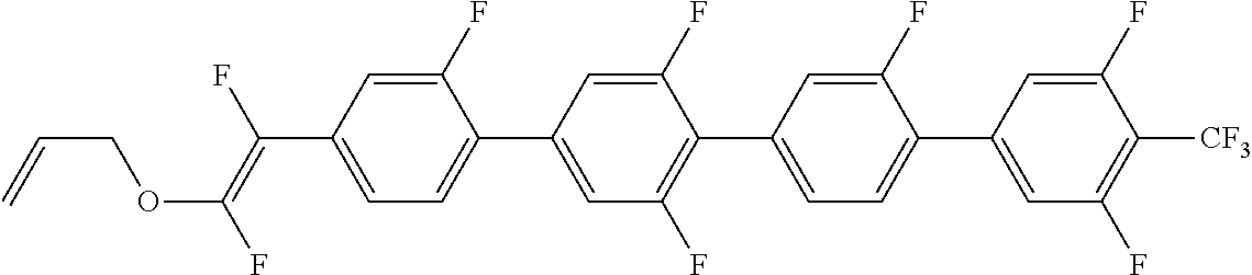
C(C1=CC=C(C2=CC(F)=C(C3=CC=C(C4=CC(F)=C([CF3])C(F)=C4)C(F)=C3)C(F)=C2)C(F)=C1)(=C(F)OCC=C)F
